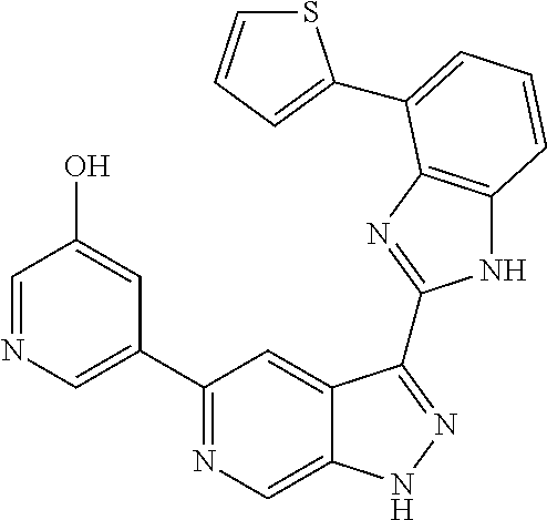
C1(C2=NC=C3C(=C2)C(C2=NC4=C(N2)C=CC=C4C2=CC=CS2)=NN3)=CN=CC(O)=C1
